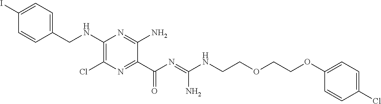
C1=C(I)C=CC(CNC2=C(Cl)N=C(C(N=C(NCCOCCOC3=CC=C(Cl)C=C3)N)=O)C(N)=N2)=C1
